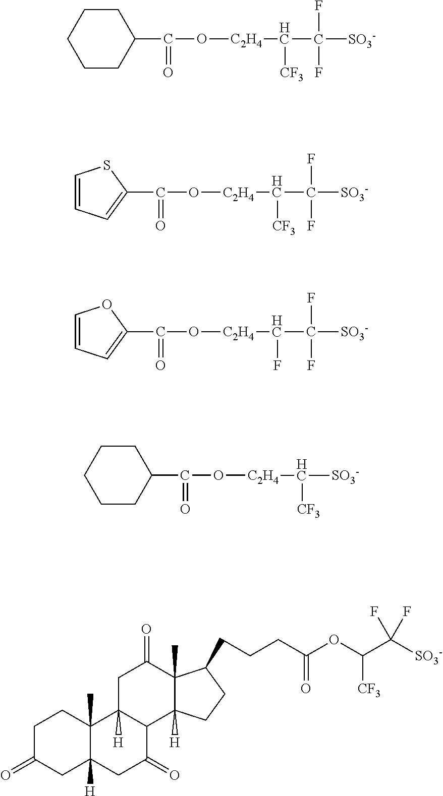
C1(C(=O)O[C2H4]C([CF3])C(F)(F)[SO3-])CCCCC1.C1=CC=C(C(=O)O[C2H4]C([CF3])C(F)(F)[SO3-])S1.C1=CC=C(C(=O)O[C2H4]C(F)C(F)(F)[SO3-])O1.C1(C(=O)O[C2H4]C([CF3])[SO3-])CCCCC1.C1C(=O)CC2([H])C(C)(C1)C1([H])C(C(=O)C2)C2([H])C(C)(C(=O)C1)C(CCCC(=O)OC(C([SO3-])(F)F)[CF3])CC2
